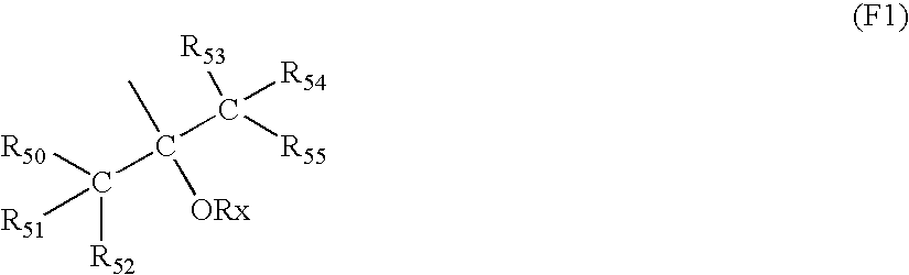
[R50]C(C(C)([ORx])C([R55])([R54])[R53])([R51])[R52]
